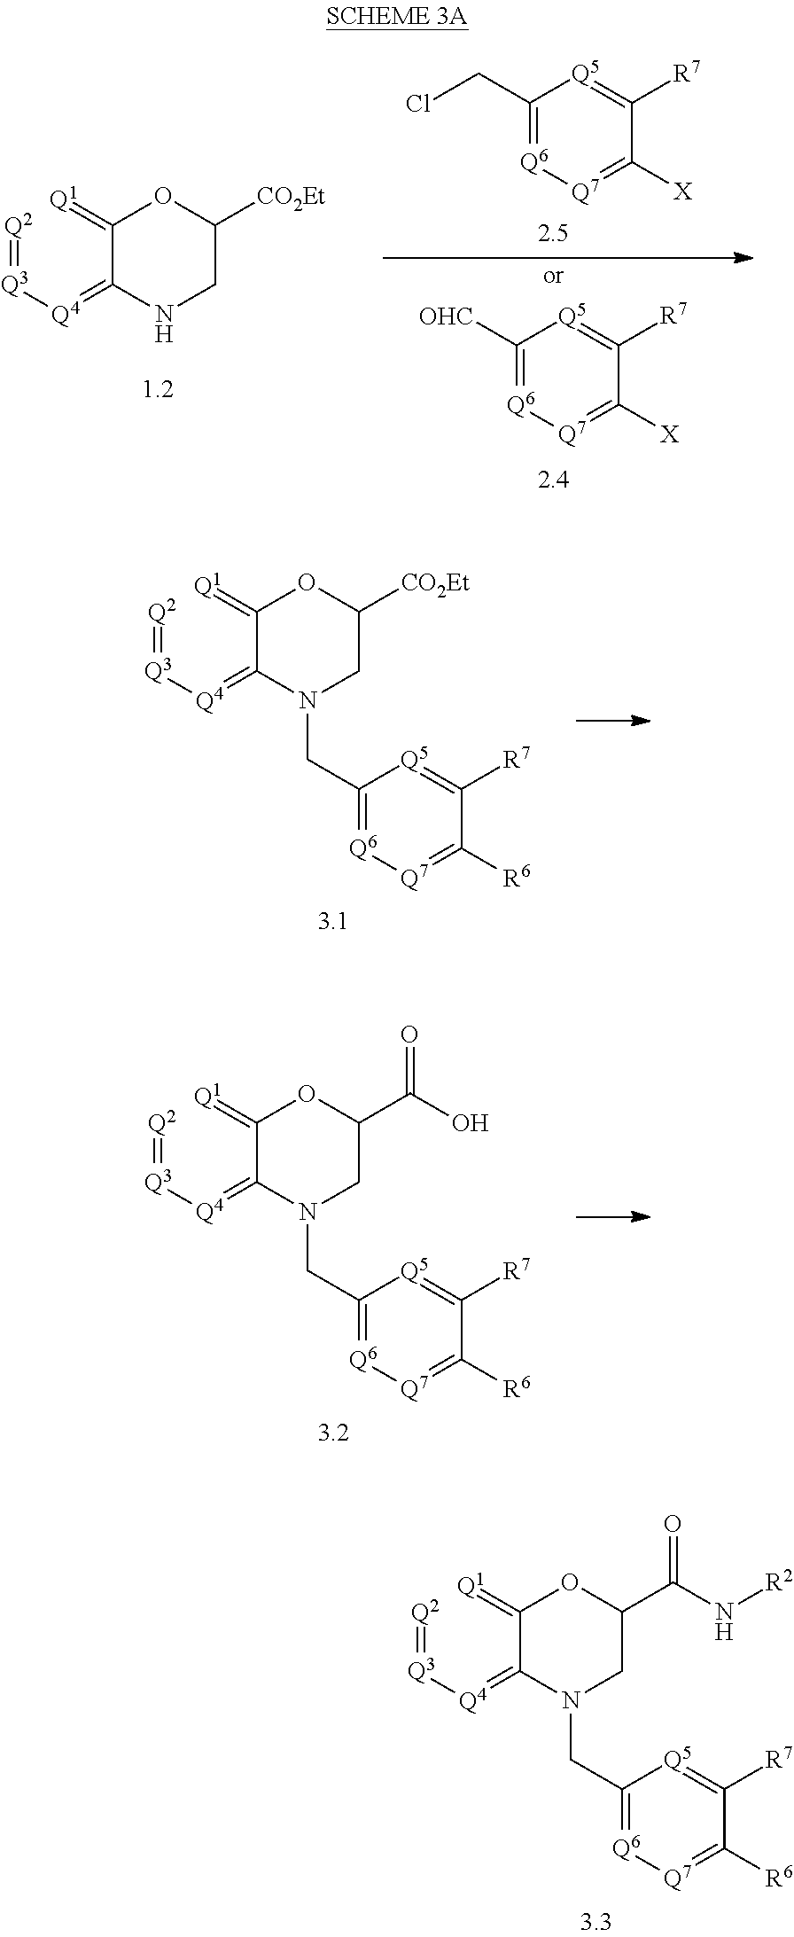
[Q1]=C1C(=[Q4][Q3]=[Q2])NCC([CO2Et])O1.C1(CCl)=[Q6][Q7]=C([X])C([R7])=[Q5]1.C1([OHC])=[Q6][Q7]=C([X])C([R7])=[Q5]1.[Q1]=C1C(=[Q4][Q3]=[Q2])N(CC2=[Q6][Q7]=C([R6])C([R7])=[Q5]2)CC([CO2Et])O1.[Q1]=C1C(=[Q4][Q3]=[Q2])N(CC2=[Q6][Q7]=C([R6])C([R7])=[Q5]2)CC(C(O)=O)O1.[Q1]=C1C(=[Q4][Q3]=[Q2])N(CC2=[Q6][Q7]=C([R6])C([R7])=[Q5]2)CC(C(N[R2])=O)O1
